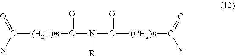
C([(H2C)m]C(N(C([(CH2)n]C(=O)[Y])=O)[R])=O)(=O)[X]
